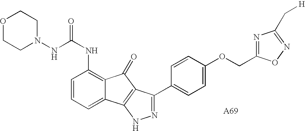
C(NC1=C2C(=CC=C1)C1=C(C2=O)C(C2=CC=C(OCC3=NC(C[H])=NO3)C=C2)=NN1)(=O)NN1CCOCC1
